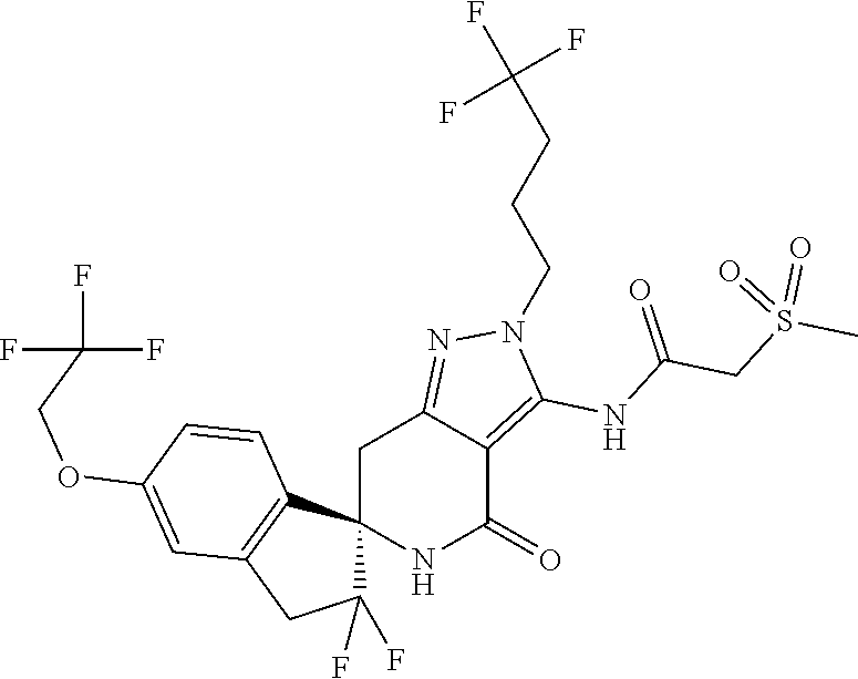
C12(NC(=O)C3=C(NC(CS(C)(=O)=O)=O)N(CCCC(F)(F)F)N=C3C1)C(F)(F)CC1=C2C=CC(OCC(F)(F)F)=C1
